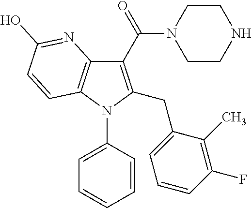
C1(C(N2CCNCC2)=O)=C(CC2=CC=CC(F)=C2C)N(C2=CC=CC=C2)C2=C1N=C(O)C=C2
